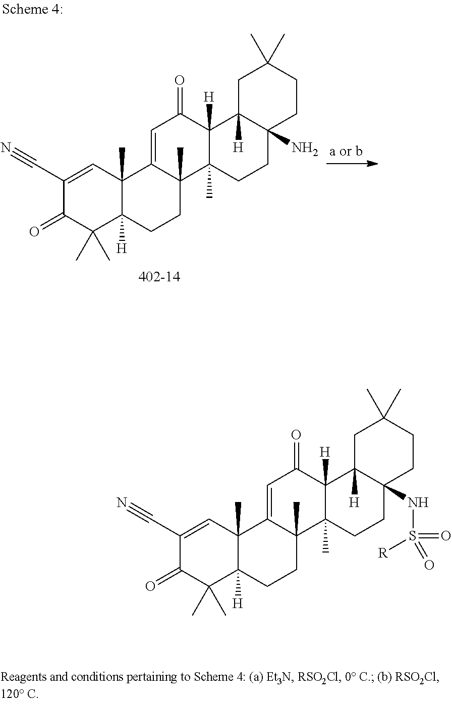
C1(C#N)=CC2(C)C([H])(C(C)(C)C1=O)CCC1(C)C2=CC(=O)C2([H])C1(C)CCC1(NS(=O)(=O)[R])C2([H])CC(C)(C)CC1.C1(C#N)=CC2(C)C([H])(C(C)(C)C1=O)CCC1(C)C2=CC(=O)C2([H])C1(C)CCC1(N)C2([H])CC(C)(C)CC1
